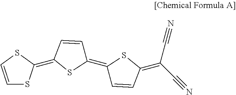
C1=CSC(=C2SC(=C3C=CC(=C(C#N)C#N)S3)C=C2)S1
